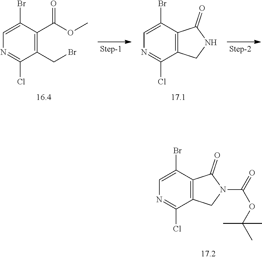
C1(CBr)=C(C(OC)=O)C(Br)=CN=C1Cl.C12=C(C(Br)=CN=C1Cl)C(=O)NC2.C12=C(C(Br)=CN=C1Cl)C(=O)N(C(=O)OC(C)(C)C)C2
